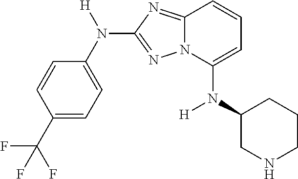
C1(C(F)(F)F)=CC=C(N([H])C2=NN3C(=N2)C=CC=C3N(C2CCCNC2)[H])C=C1
